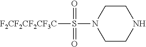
C1CN(S(=O)(=O)[F2CF2CF2CF3C])CCN1
